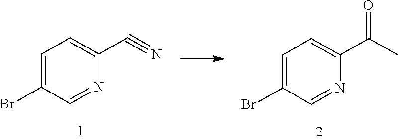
C1=C(Br)C=NC(C#N)=C1.C1=C(Br)C=NC(C(C)=O)=C1
